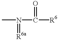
CN(=[R6a])C([R6])=O
